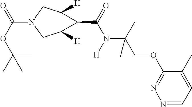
C(N1CC2([H])C([H])(C1)C2C(=O)N(C(C)(COC1=NN=CC=C1C)C)[H])(=O)OC(C)(C)C
